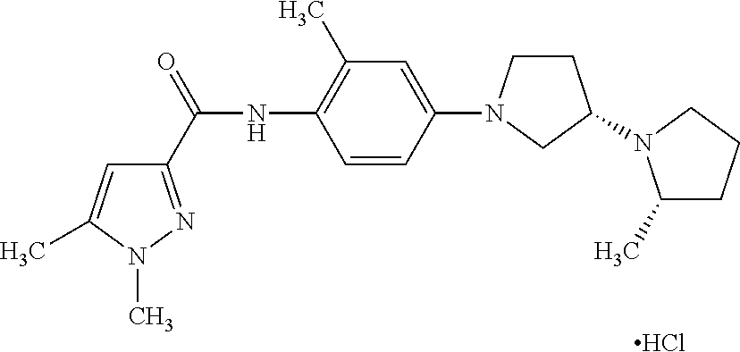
C1(C(=O)NC2=C(C)C=C(N3CCC(N4C(C)CCC4)C3)C=C2)=NN(C)C(C)=C1.Cl
